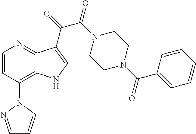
C1=CC(N2N=CC=C2)=C2C(=N1)C(C(=O)C(N1CCN(C(C3=CC=CC=C3)=O)CC1)=O)=CN2
